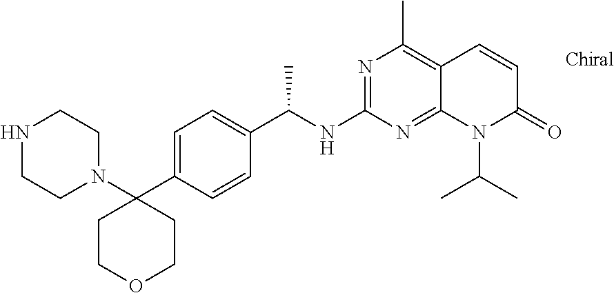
N1(C2(C3=CC=C(C(NC4=NC(C)=C5C(=N4)N(C(C)C)C(=O)C=C5)C)C=C3)CCOCC2)CCNCC1
